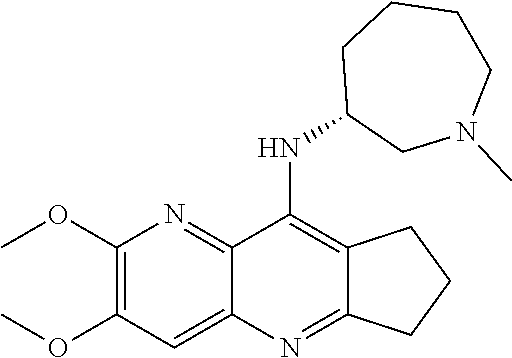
C1(OC)=C(OC)C=C2C(=N1)C(NC1CN(C)CCCC1)=C1C(=N2)CCC1
